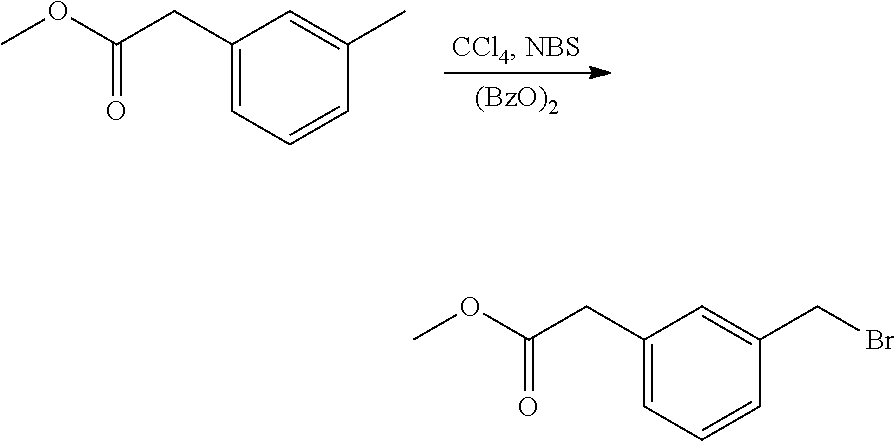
C1(CC(OC)=O)=CC=CC(C)=C1.[(BzO)2].C1(CC(OC)=O)=CC=CC(CBr)=C1
